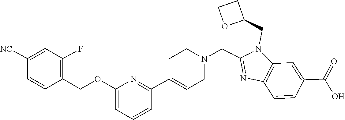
C1=CC(COC2=CC=CC(C3=CCN(CC4=NC5=C(N4CC4OCC4)C=C(C(=O)O)C=C5)CC3)=N2)=C(F)C=C1[NC]
